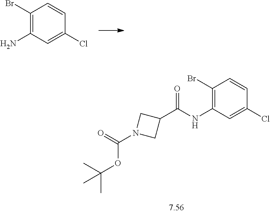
C1(Br)=C(NC(C2CN(C(=O)OC(C)(C)C)C2)=O)C=C(Cl)C=C1.C1(Br)=C(N)C=C(Cl)C=C1
